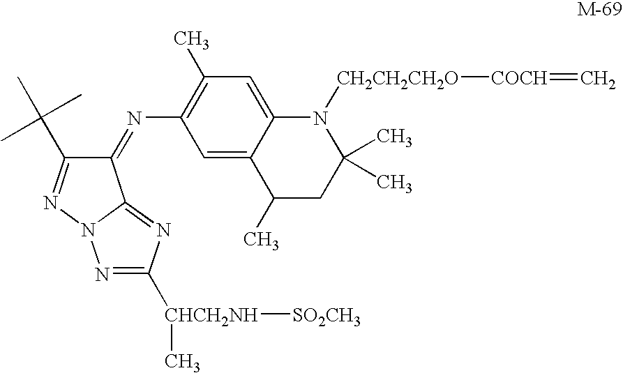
C1(=NC2=C(C)C=C3C(=C2)C(C)CC(C)(C)N3[CH2CH2CH2O][COCH]=C)C(C(C)(C)C)=NN2C1=NC([CHCH2NH](C)[SO2CH3])=N2
